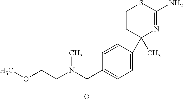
C1=C(C2(C)N=C(N)SCC2)C=CC(C(N(CCOC)C)=O)=C1
